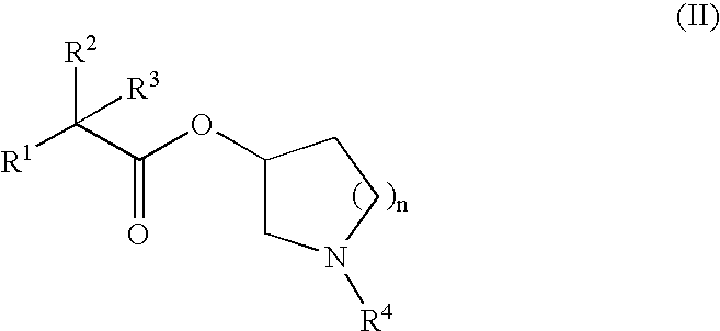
[R1]C(C(OC1CN([R4])CC1)=O)([R2])[R3]
